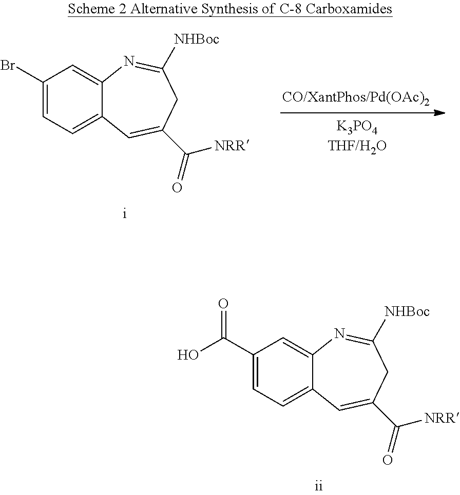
C1(C(O)=O)=CC=C2C(=C1)N=C([NHBoc])CC(C(=O)[NRR])=C2.C1(Br)=CC=C2C(=C1)N=C([NHBoc])CC(C(=O)[NRR])=C2
